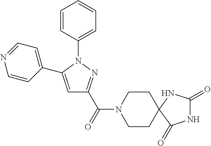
C1=CC(N2C(C3=CC=NC=C3)=CC(C(N3CCC4(NC(=O)NC4=O)CC3)=O)=N2)=CC=C1
